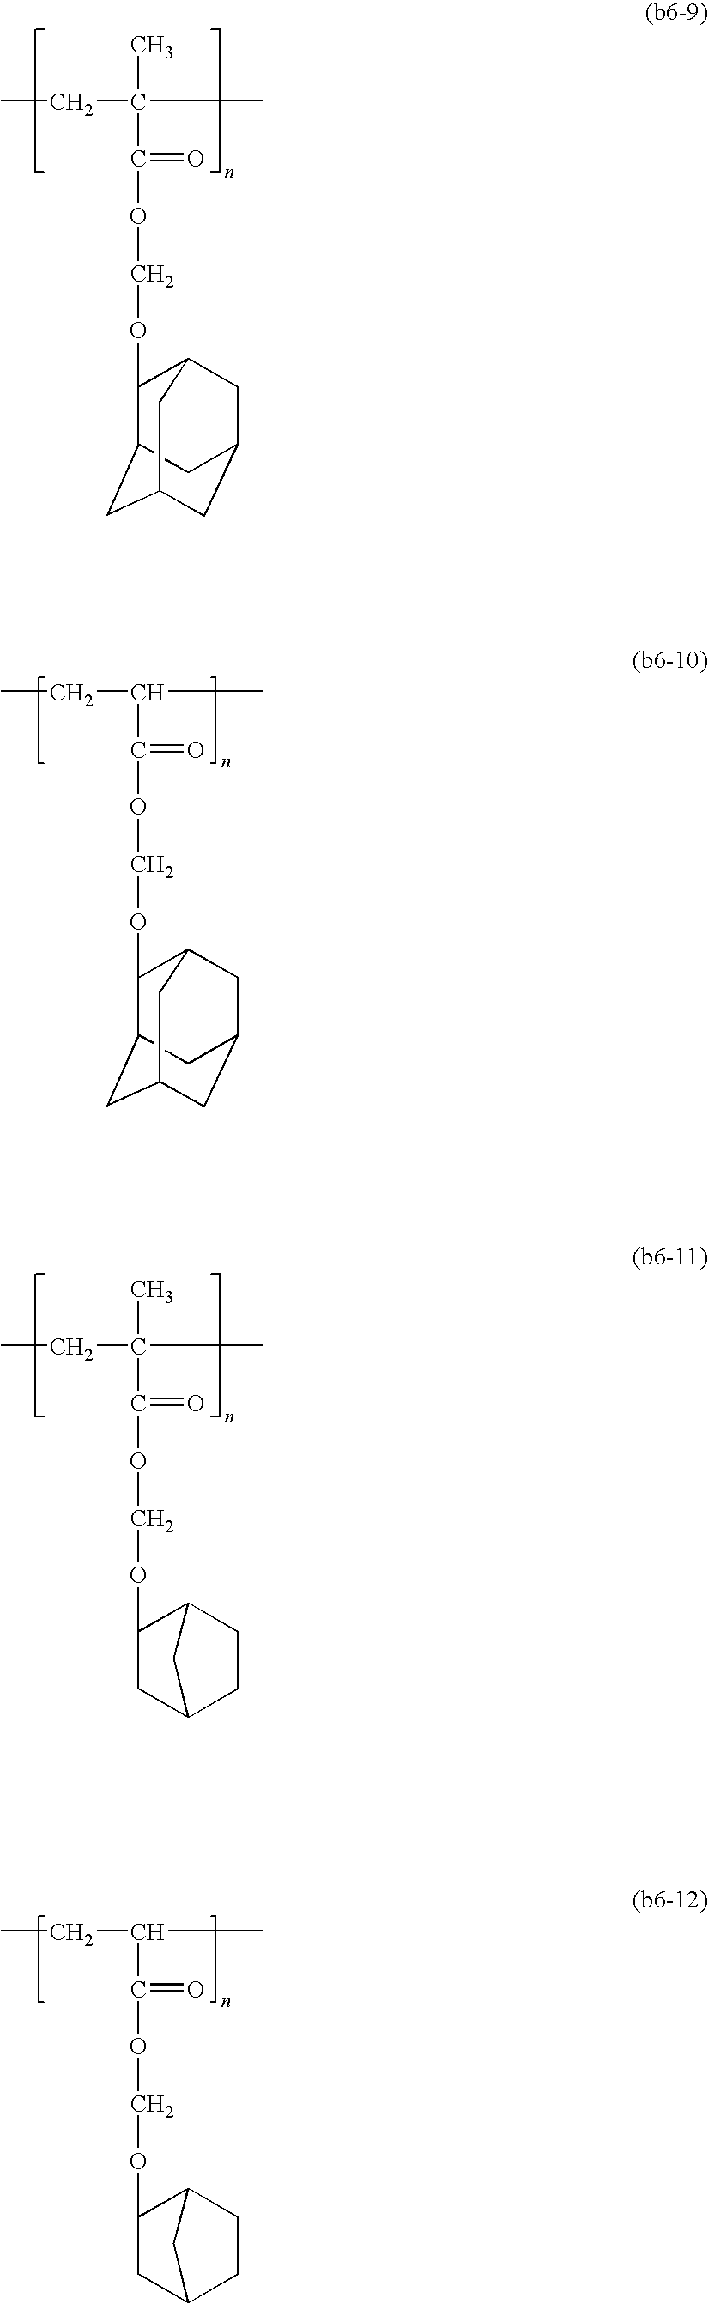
CCC(C)(C)C(=O)OCOC1C2CC3CC(CC1C3)C2.CCC(C)(C)C(=O)OCOC1CC2CCC1C2.CCC(C)C(=O)OCOC1C2CC3CC(CC1C3)C2.CCC(C)C(=O)OCOC1CC2CCC1C2
